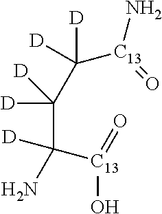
C([C13](=O)N)([D])(C([D])([D])C([D])(N)[C13](=O)O)[D]
